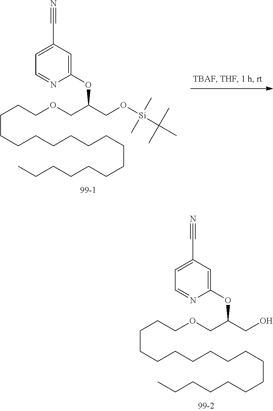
C(CCCCCCCCCCCCC)CCCCOCC(CO)OC1=CC(C#N)=CC=N1.C(CCCCCCCCCCCCC)CCCCOCC(CO[Si](C(C)(C)C)(C)C)OC1=CC(C#N)=CC=N1
